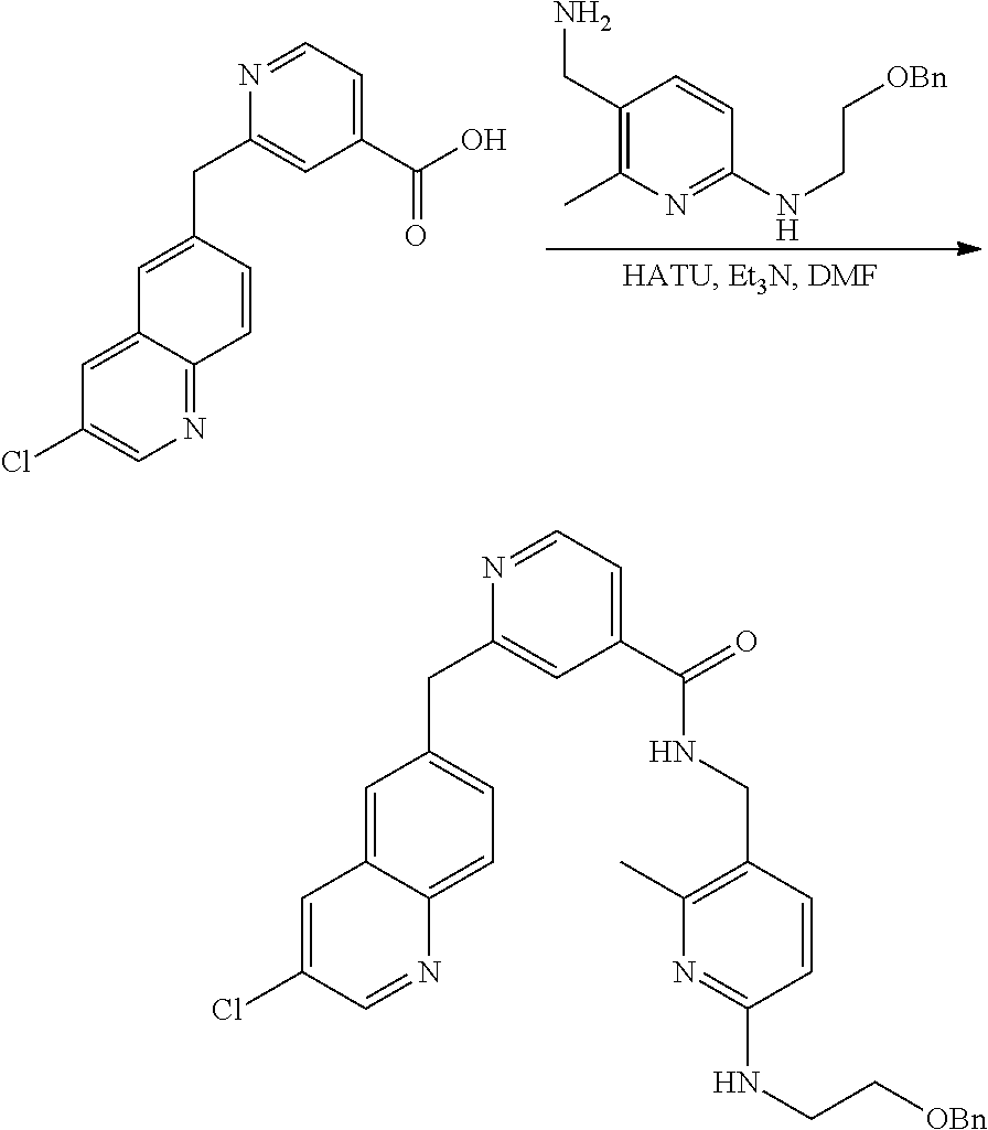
C1(CN)=C(C)N=C(NCC[OBn])C=C1.C1=NC(CC2=CC3=CC(Cl)=CN=C3C=C2)=CC(C(O)=O)=C1.C1=NC(CC2=CC=C3C(=C2)C=C(Cl)C=N3)=CC(C(NCC2=C(C)N=C(NCC[OBn])C=C2)=O)=C1
